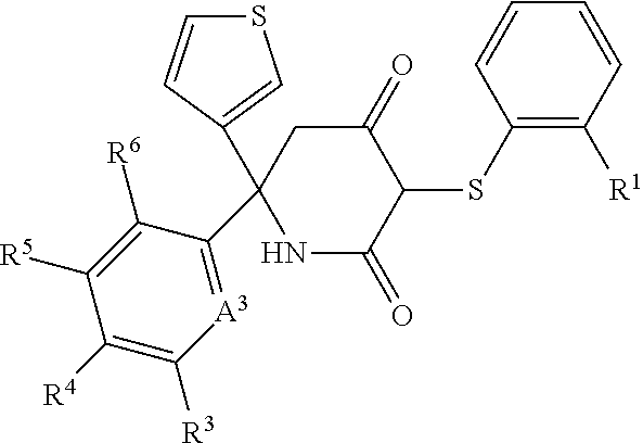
C1(SC2C(=O)CC(C3=[A3]C([R3])=C([R4])C([R5])=C3[R6])(C3=CSC=C3)NC2=O)=C([R1])C=CC=C1
